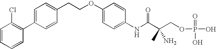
C1=CC=CC(C2=CC=C(CCOC3=CC=C(NC(C(COP(=O)(O)O)(C)N)=O)C=C3)C=C2)=C1Cl
